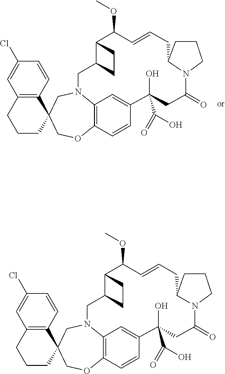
C1(Cl)=CC2=C(C=C1)C1(CCC2)CN2C3=C(OC1)C=CC(=C3)C(O)(C(O)=O)CC(=O)N1C(CC=CC(OC)C3C(C2)CC3)CCC1.C1(Cl)=CC2=C(C=C1)C1(CCC2)CN2C3=C(OC1)C=CC(=C3)C(O)(C(O)=O)CC(=O)N1C(CC=CC(OC)C3C(C2)CC3)CCC1
